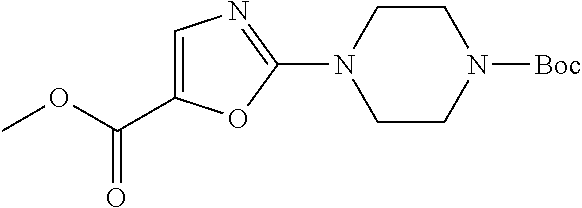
C1=C(C(OC)=O)OC(N2CCN([Boc])CC2)=N1
